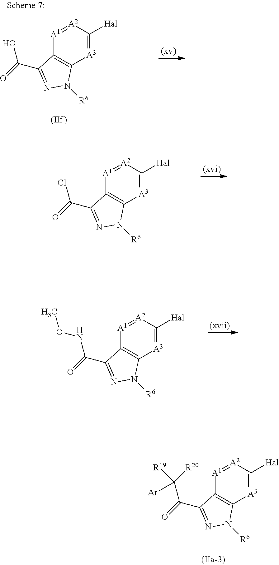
C(=O)(O)C1=NN([R6])C2=C1[A1]=[A2]C([Hal])=[A3]2.C(=O)(Cl)C1=NN([R6])C2=C1[A1]=[A2]C([Hal])=[A3]2.C(=O)(NOC)C1=NN([R6])C2=C1[A1]=[A2]C([Hal])=[A3]2.C(=O)(C([R20])([Ar])[R19])C1=NN([R6])C2=C1[A1]=[A2]C([Hal])=[A3]2
